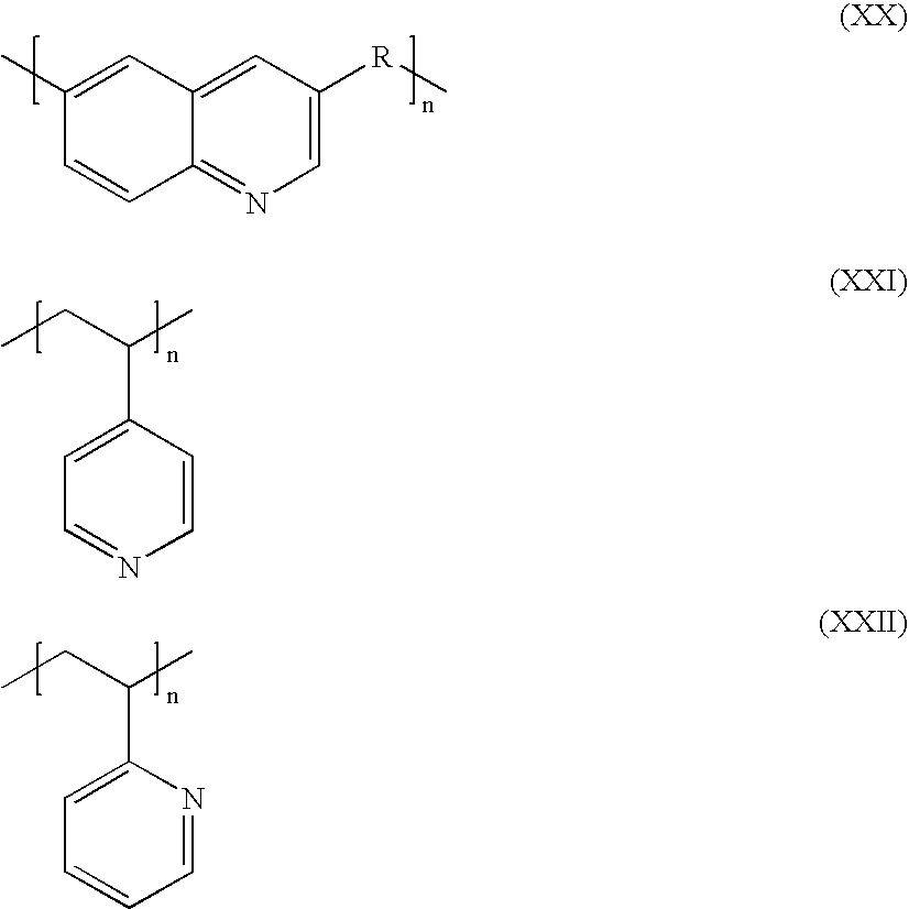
C1(C)=CC2=CC([R]C)=CN=C2C=C1.C1=NC=CC(C(C)CC)=C1.C1=CC=NC(C(C)CC)=C1
